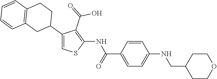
C1=CC(C(=O)NC2=C(C(=O)O)C(C3CCC4=C(C3)C=CC=C4)=CS2)=CC=C1NCC1CCOCC1
